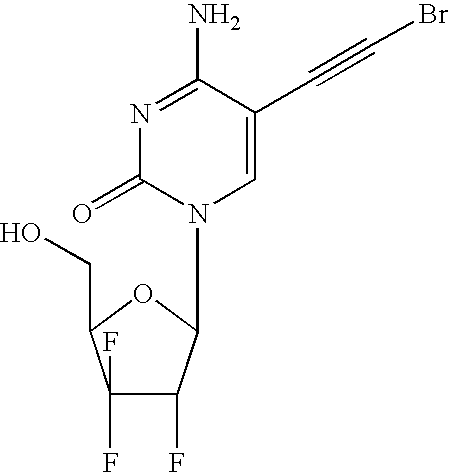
N1=C(N)C(C#CBr)=CN(C2C(F)C(F)(F)C(CO)O2)C1=O
